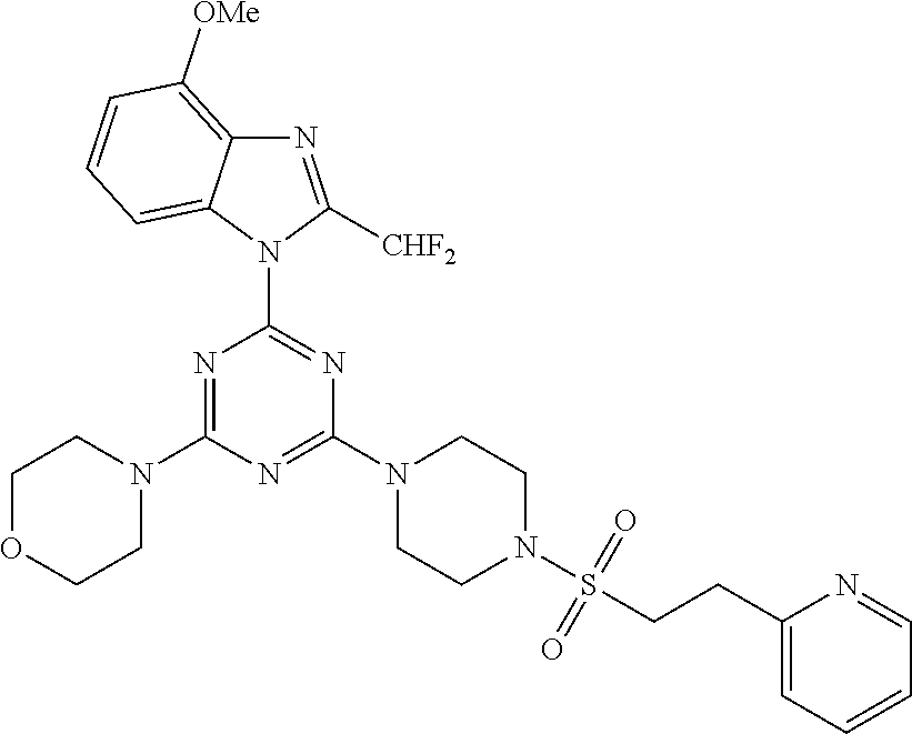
N1=C(N2CCOCC2)N=C(N2CCN(S(CCC3=CC=CC=N3)(=O)=O)CC2)N=C1N1C2=CC=CC([OMe])=C2N=C1[CHF2]
